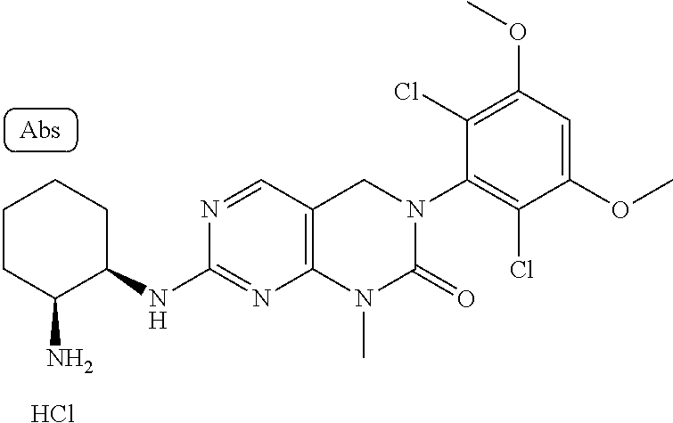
C1CC(N)C(NC2=NC3=C(C=N2)CN(C2=C(Cl)C(OC)=CC(OC)=C2Cl)C(=O)N3C)CC1.Cl
